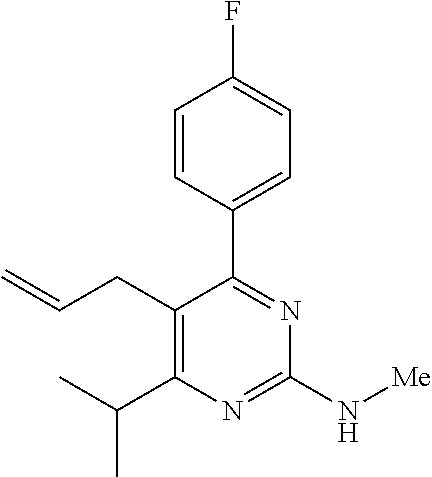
C1=CC(C2=NC(N[Me])=NC(C(C)C)=C2CC=C)=CC=C1F
